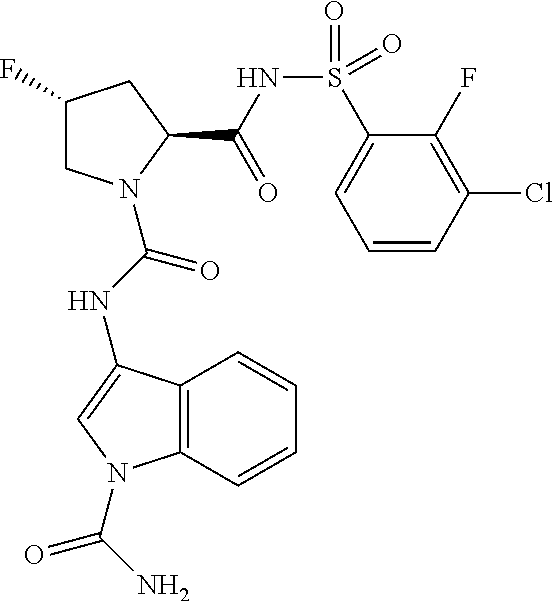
C1C(F)CC(C(NS(C2=CC=CC(Cl)=C2F)(=O)=O)=O)N1C(NC1=CN(C(N)=O)C2=C1C=CC=C2)=O
